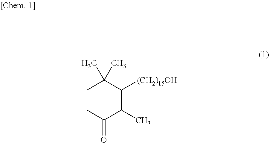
C1CC(=O)C(C)=C([(CH2)15OH])C1(C)C
